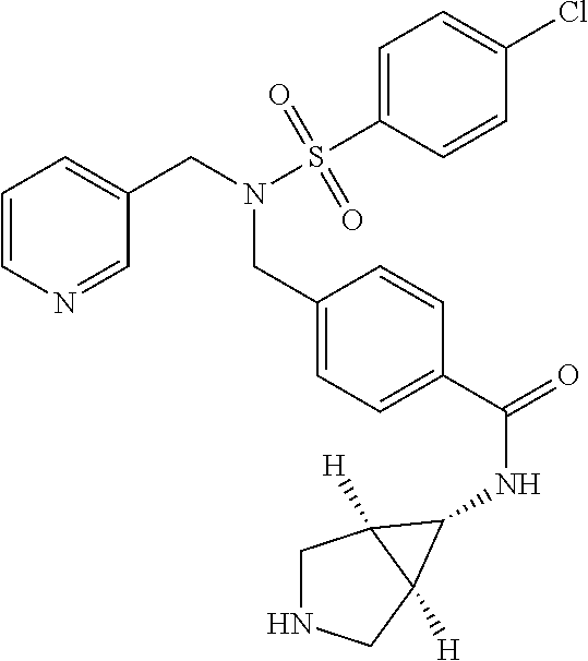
C1=CN=CC(CN(CC2=CC=C(C(NC3C4([H])CNCC43[H])=O)C=C2)S(C2=CC=C(Cl)C=C2)(=O)=O)=C1
